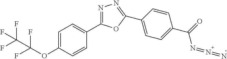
C1=C(OC(F)(F)C(F)(F)F)C=CC(C2=NN=C(C3=CC=C(C(=O)N=N=N)C=C3)O2)=C1
